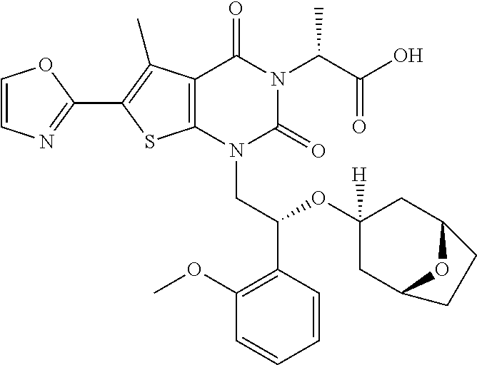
C1=CN=C(C2=C(C)C3=C(S2)N(CC(C2=C(OC)C=CC=C2)OC2([H])CC4OC(C2)CC4)C(=O)N(C(C(O)=O)C)C3=O)O1
